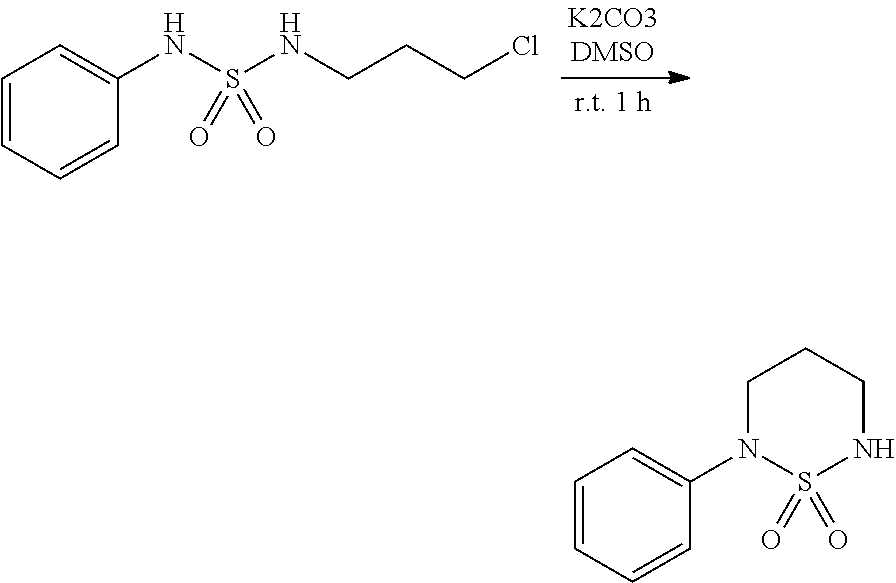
N(S(NCCCCl)(=O)=O)C1=CC=CC=C1.N1(C2=CC=CC=C2)S(=O)(=O)NCCC1
